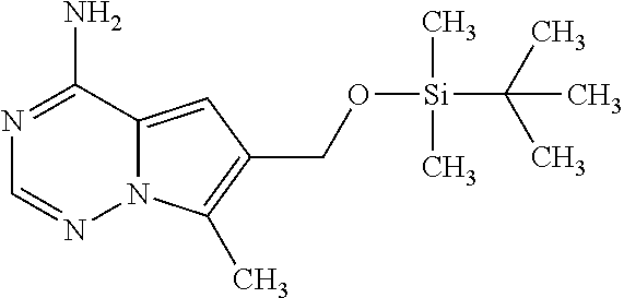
N1=C(N)C2=CC(CO[Si](C)(C)C(C)(C)C)=C(C)N2N=C1
